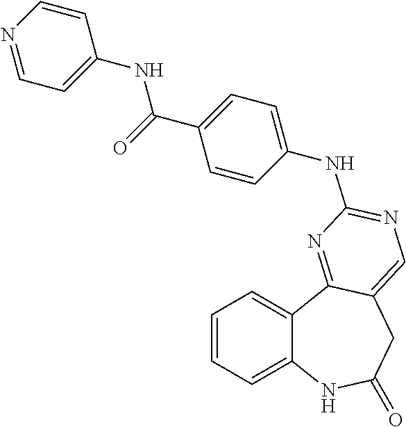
C1=CC=C2C(=C1)C1=NC(NC3=CC=C(C(=O)NC4=CC=NC=C4)C=C3)=NC=C1CC(=O)N2
